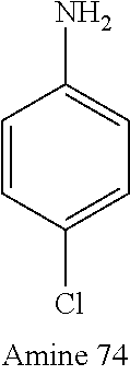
NC1=CC=C(Cl)C=C1
